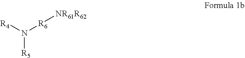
[R5]N([R4])[R6][NR61R62]
